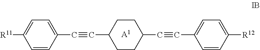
C1CC(C#CC2=CC=C([R12])C=C2)CCC1C#CC1=CC=C([R11])C=C1.[A1]
